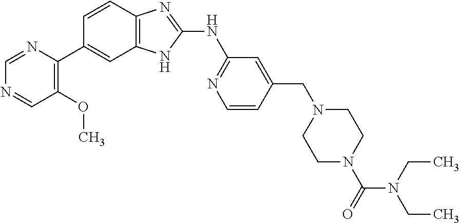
C1=NC(C2=CC3=C(C=C2)N=C(NC2=NC=CC(CN4CCN(C(=O)N(CC)CC)CC4)=C2)N3)=C(OC)C=N1
